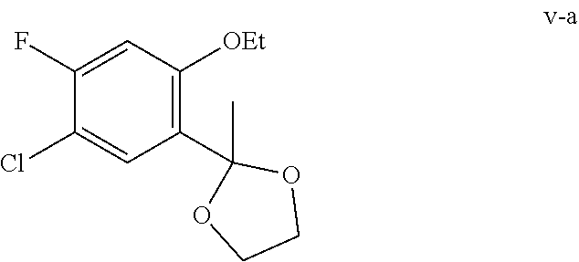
C1=C(F)C(Cl)=CC(C2(C)OCCO2)=C1[OEt]
